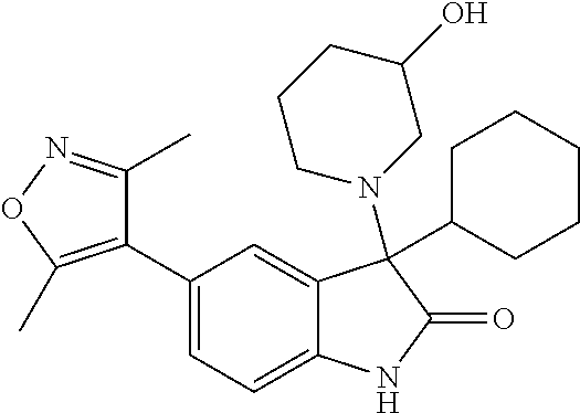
C1(C2=CC=C3C(=C2)C(N2CC(O)CCC2)(C2CCCCC2)C(=O)N3)=C(C)ON=C1C
